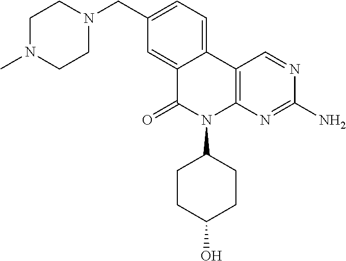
C12=CC(CN3CCN(C)CC3)=CC=C1C1=C(N(C3CCC(O)CC3)C2=O)N=C(N)N=C1
